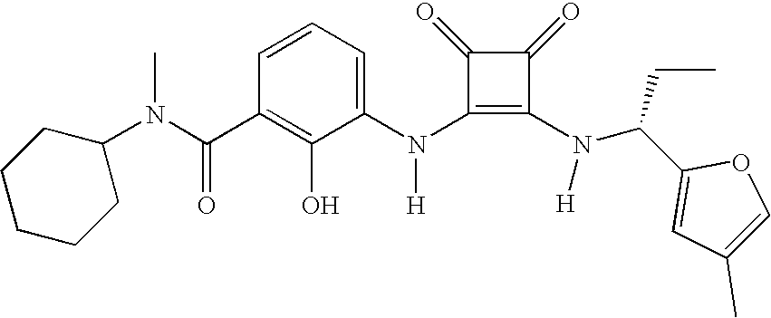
N(C1=C(N(C(C2=CC(C)=CO2)CC)[H])C(=O)C1=O)(C1=CC=CC(C(=O)N(C2CCCCC2)C)=C1O)[H]
